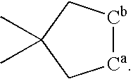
[Ca]1[Cb]CC(C)(C)C1
